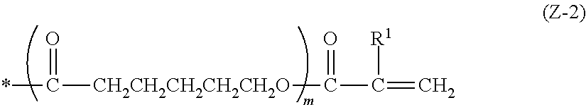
C(=C)(C([CH2CH2CH2CH2CH2O]C(*)=O)=O)[R1]
